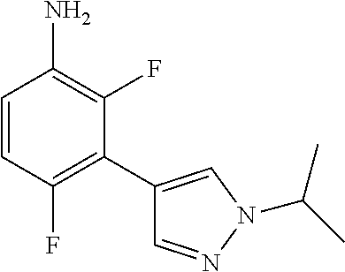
C1=CC(F)=C(C2=CN(C(C)C)N=C2)C(F)=C1N
